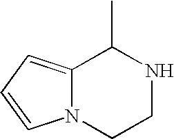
C12=CC=CN1CCNC2C
